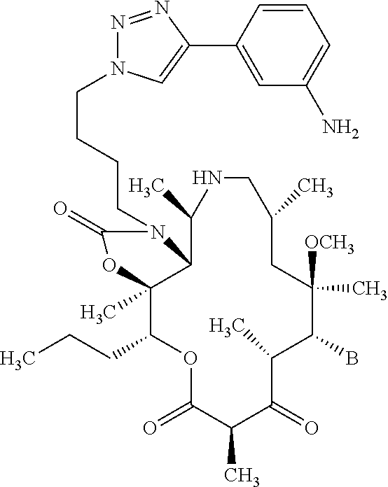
O1C(=O)C(C)C(=O)C(C)C(B)C([OCH3])(C)CC(C)CNC(C)C2C(C)(C1CCC)OC(=O)N2CCCCN1N=NC(C2=CC(N)=CC=C2)=C1
